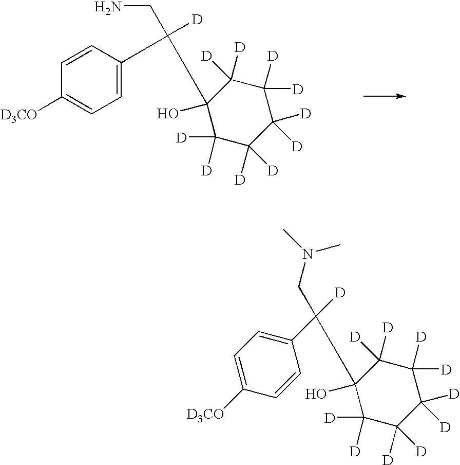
C1(O)(C(C2=CC=C([D3CO])C=C2)(CN)[D])C([D])([D])C([D])([D])C([D])([D])C([D])([D])C1([D])[D].C1(O)(C(C2=CC=C([D3CO])C=C2)(CN(C)C)[D])C([D])([D])C([D])([D])C([D])([D])C([D])([D])C1([D])[D]
